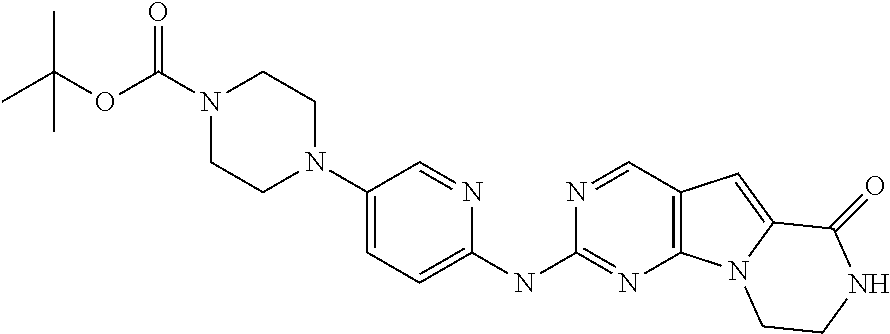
N1(C(=O)OC(C)(C)C)CCN(C2=CC=C(NC3=NC4=C(C=N3)C=C3N4CCNC3=O)N=C2)CC1
